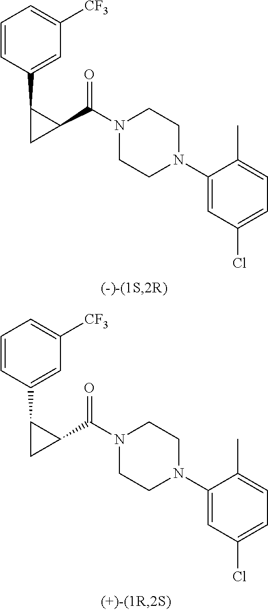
N1(C(C2C(C3=CC([CF3])=CC=C3)C2)=O)CCN(C2=CC(Cl)=CC=C2C)CC1.N1(C(C2C(C3=CC([CF3])=CC=C3)C2)=O)CCN(C2=CC(Cl)=CC=C2C)CC1
